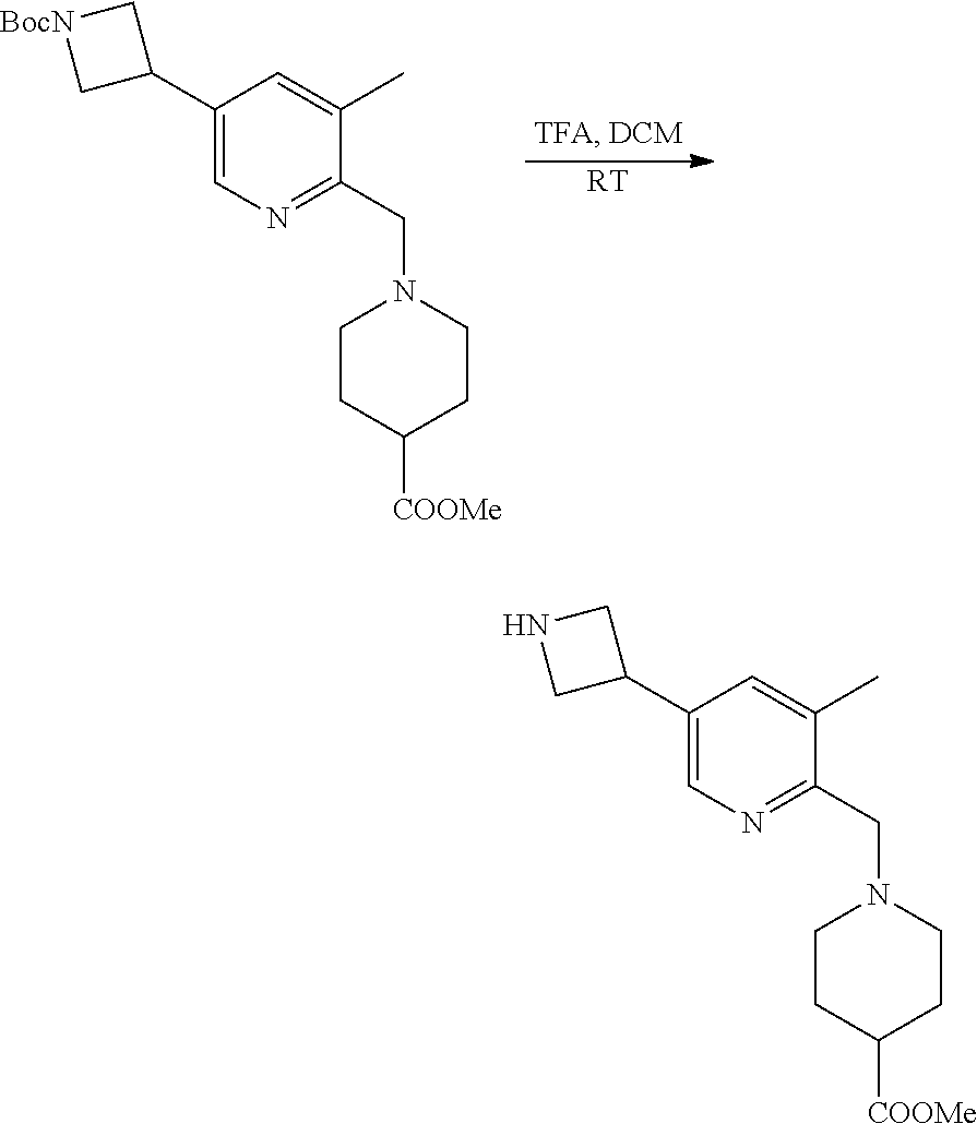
C1(C2CNC2)=CN=C(CN2CCC([COOMe])CC2)C(C)=C1.C1(C2C[BocN]C2)=CN=C(CN2CCC([COOMe])CC2)C(C)=C1.[RT]
